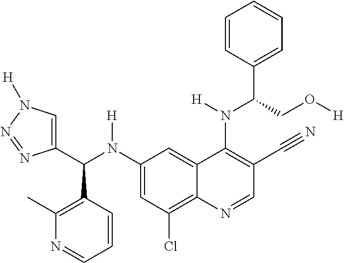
C1(N(C(C2=CN([H])N=N2)C2=C(C)N=CC=C2)[H])=CC(Cl)=C2C(=C1)C(N(C(C1=CC=CC=C1)CO[H])[H])=C(C#N)C=N2
